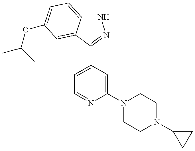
N1C2=CC=C(OC(C)C)C=C2C(C2=CC=NC(N3CCN(C4CC4)CC3)=C2)=N1
